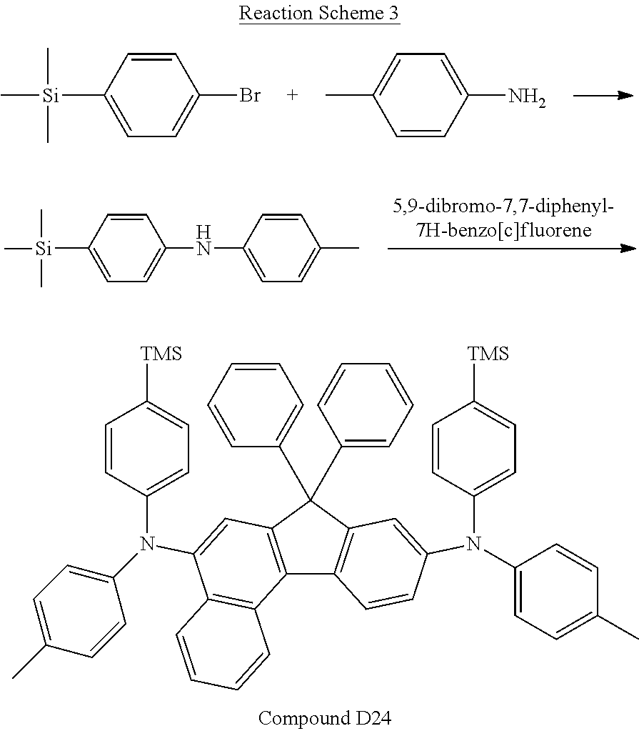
C1=CC([Si](C)(C)C)=CC=C1NC1=CC=C(C)C=C1.C12=C(C=C(N(C3=CC=C([TMS])C=C3)C3=CC=C(C)C=C3)C3=C1C=CC=C3)C(C1=CC=CC=C1)(C1=CC=CC=C1)C1=C2C=CC(N(C2=CC=C([TMS])C=C2)C2=CC=C(C)C=C2)=C1.C1=CC([Si](C)(C)C)=CC=C1Br.C1=C(N)C=CC(C)=C1
